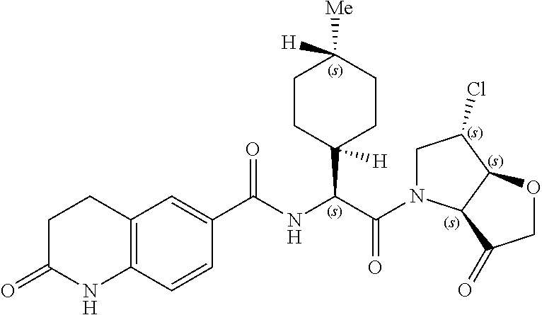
C1C(=O)NC2=C(C1)C=C(C(NC(C(=O)N1CC(Cl)C3C1C(=O)CO3)C1([H])CCC([Me])([H])CC1)=O)C=C2
